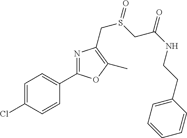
C1=C(Cl)C=CC(C2=NC(CS(CC(=O)NCCC3=CC=CC=C3)=O)=C(C)O2)=C1
